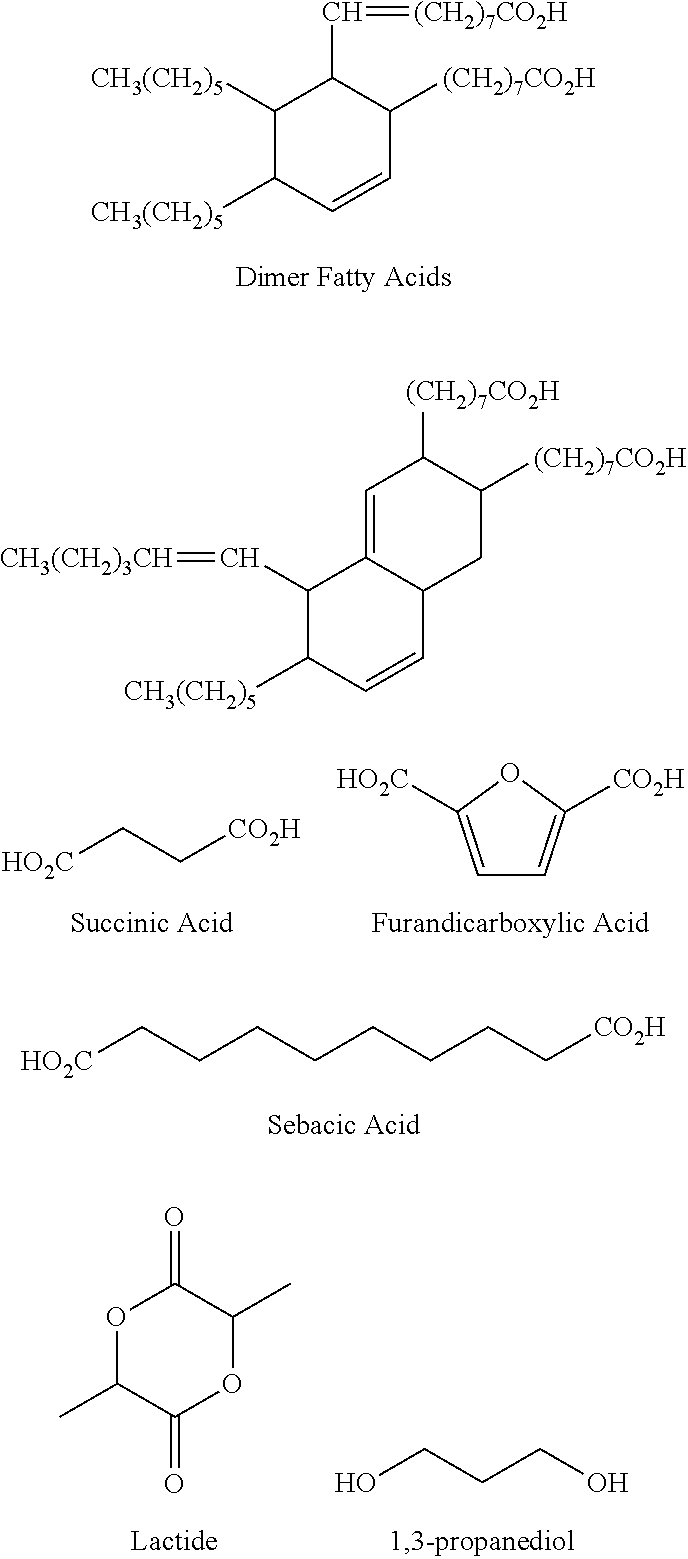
C1([CH3(CH2)5])C([CH3(CH2)5])C=CC([(CH2)7CO2H])C1C=[(CH2)7CO2H].[HO2C]CC[CO2H].C1=C([HO2C])OC([CO2H])=C1.[HO2C]CCCCCCCC[CO2H].OCCCO.O1C(C)C(=O)OC(C)C1=O.C1(C=[CH3(CH2)3CH])C([CH3(CH2)5])C=CC2C1=CC([(CH2)7CO2H])C([(CH2)7CO2H])C2
